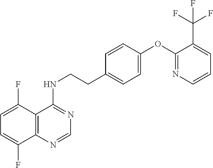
C1=C(F)C2=C(C(F)=C1)N=CN=C2NCCC1=CC=C(OC2=NC=CC=C2C(F)(F)F)C=C1
